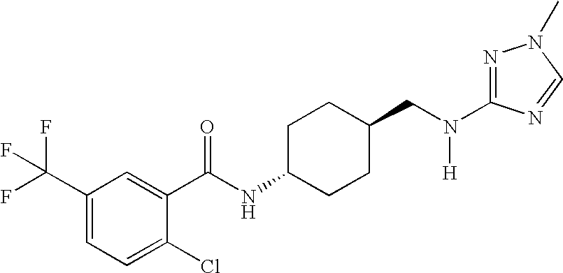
C1(C(F)(F)F)=CC=C(Cl)C(C(NC2CCC(CN(C3=NN(C)C=N3)[H])CC2)=O)=C1
